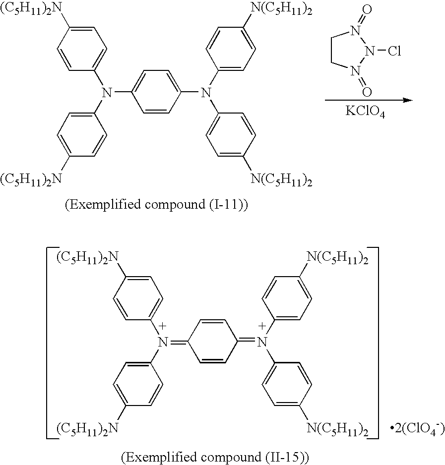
C1CN(=O)N(Cl)N1=O.[KClO4].C1=CC(N(C2=CC=C([(C5H11)2N])C=C2)C2=CC=C(N(C3=CC=C([N(C5H11)2])C=C3)C3=CC=C([N(C5H11)2])C=C3)C=C2)=CC=C1[(C5H11)2N].C1=CC(N(C2=CC=C([(C5H11)2N])C=C2)=C2C=CC(=N(C3=CC=C([N(C5H11)2])C=C3)C3=CC=C([N(C5H11)2])C=C3)C=C2)=CC=C1[(C5H11)2N]
